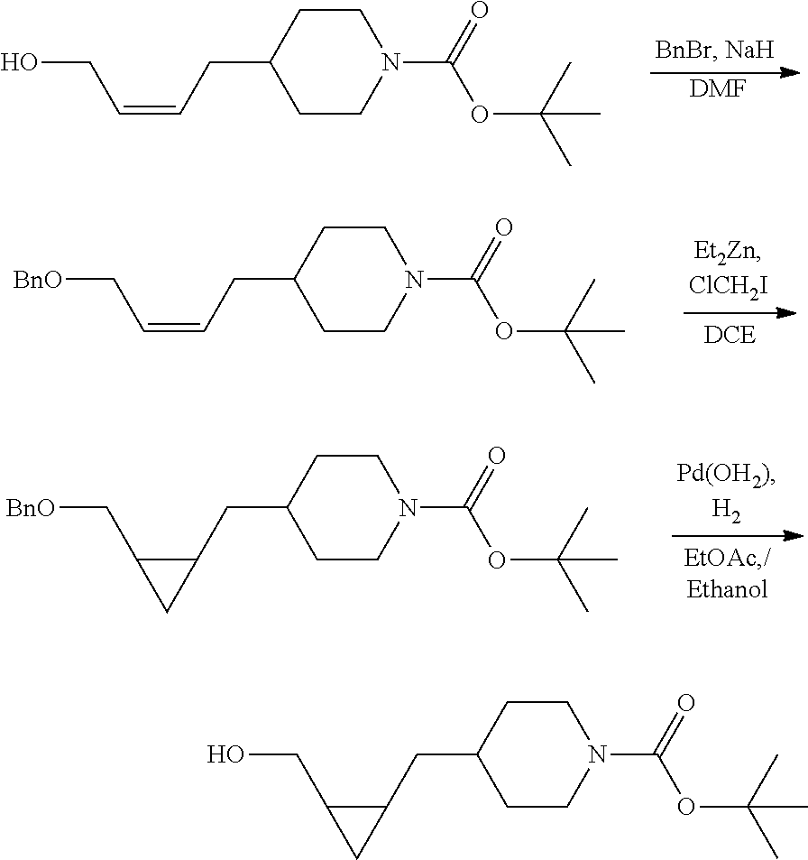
[DMF].C1CC(CC=CCO)CCN1C(=O)OC(C)(C)C.C1CC(CC=CC[BnO])CCN1C(=O)OC(C)(C)C.C1CC(CC2C(CO)C2)CCN1C(=O)OC(C)(C)C.C1CC(CC2C(C[BnO])C2)CCN1C(=O)OC(C)(C)C
